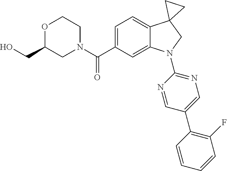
C(C1=CC=C2C(=C1)N(C1=NC=C(C3=C(F)C=CC=C3)C=N1)CC21CC1)(=O)N1CCOC(CO)C1
